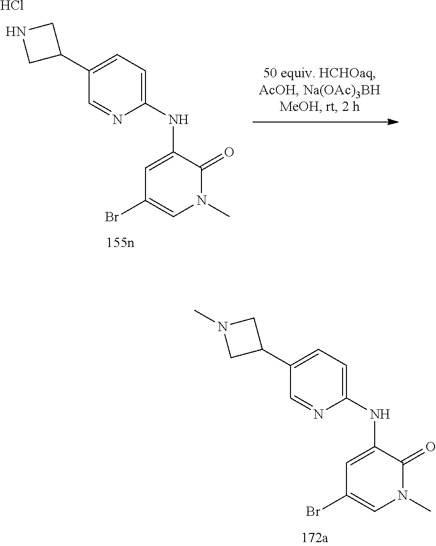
C1(Br)=CN(C)C(=O)C(NC2=CC=C(C3CNC3)C=N2)=C1.Cl.C1(Br)=CN(C)C(=O)C(NC2=CC=C(C3CN(C)C3)C=N2)=C1
